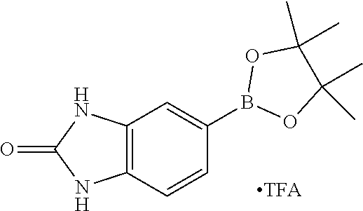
C12=C(C=CC(B3OC(C)(C)C(C)(C)O3)=C1)NC(=O)N2
